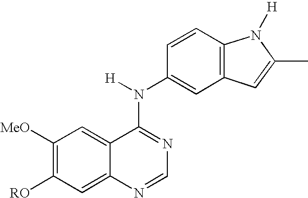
C1([MeO])=C([RO])C=C2C(=C1)C(N([H])C1=CC3=C(C=C1)N([H])C(C)=C3)=NC=N2
